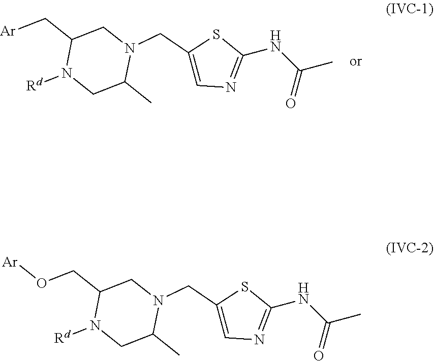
N1(CC2=CN=C(NC(C)=O)S2)CC(CO[Ar])N([Rd])CC1C.N1(CC2=CN=C(NC(C)=O)S2)CC(C[Ar])N([Rd])CC1C
